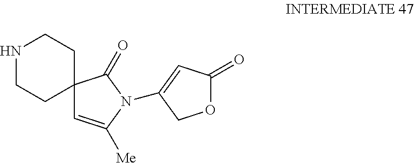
N1CCC2(CC1)C=C([Me])N(C1=CC(=O)OC1)C2=O
